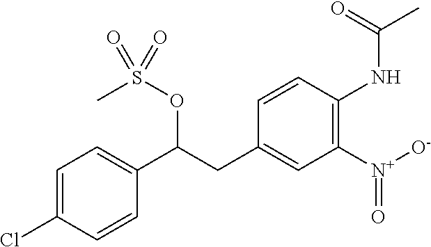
C1=C(C(CC2=CC([N+]([O-])=O)=C(NC(C)=O)C=C2)OS(=O)(C)=O)C=CC(Cl)=C1
